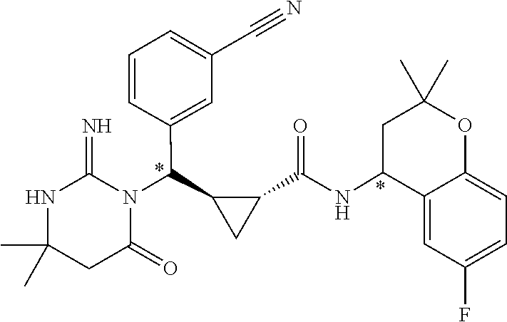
CC1(C)NC(=N)N(C(C2CC2C(NC2C3=CC(F)=CC=C3OC(C)(C)C2)=O)C2=CC(C#N)=CC=C2)C(=O)C1
